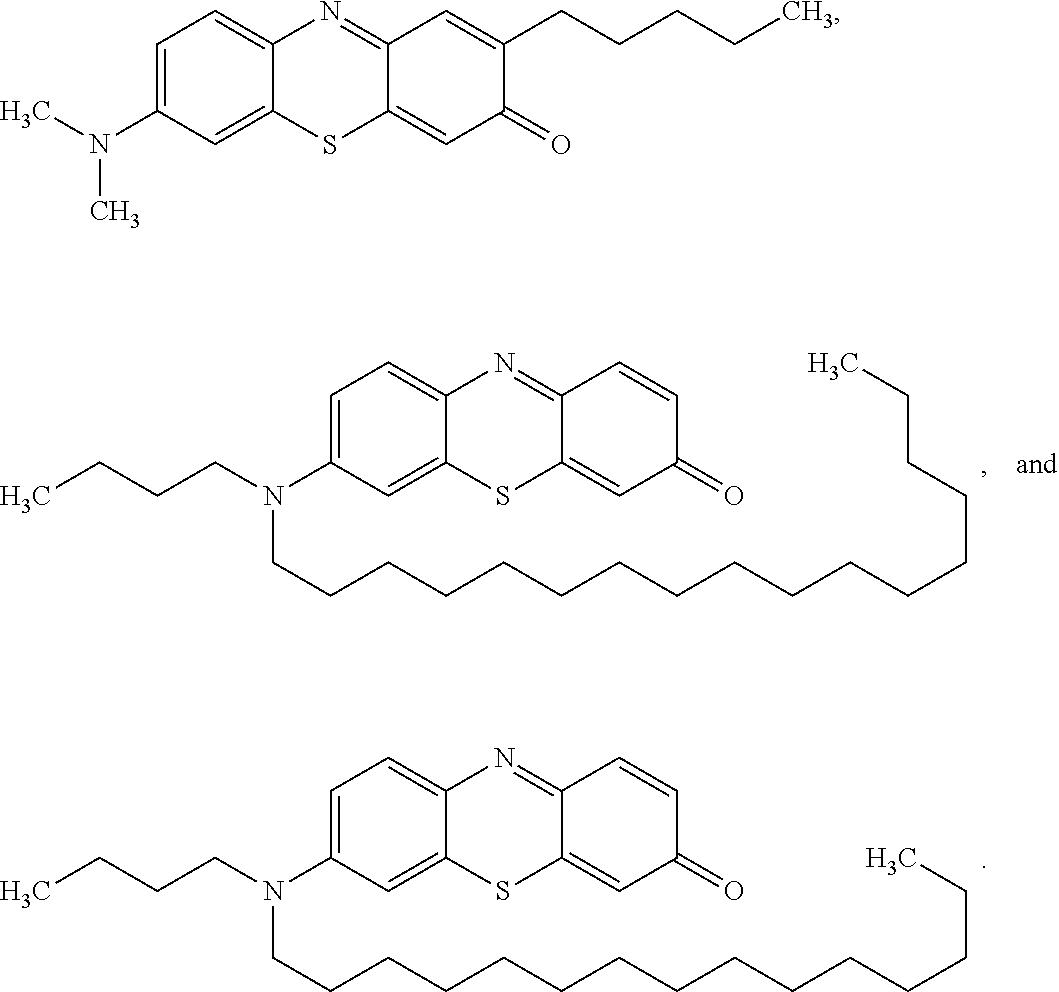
C12=CC(=O)C(CCCCC)=CC1=NC1=CC=C(N(C)C)C=C1S2.C12=CC(=O)C=CC1=NC1=CC=C(N(CCCC)CCCCCCCCCCCCCCCCC)C=C1S2.C12=CC(=O)C=CC1=NC1=CC=C(N(CCCC)CCCCCCCCCCCCCCC)C=C1S2
